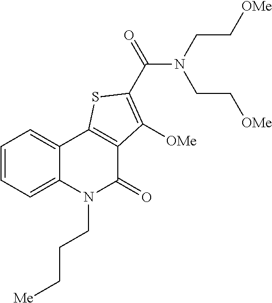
C1=CC=C2C(=C1)C1=C(C(=O)N2CCC[Me])C([OMe])=C(C(N(CC[OMe])CC[OMe])=O)S1
